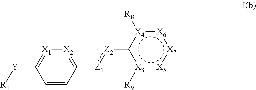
C1=CC([Z1]:[Z2]-c2[X3]([R9]):[X5]:[X7]:[X6]:[X4]2[R8])=[X2][X1]=C1[Y][R1]
